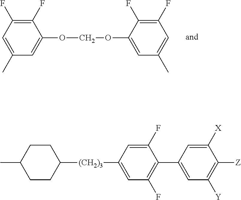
C1(C)=CC(F)=C(F)C(OCOC2=CC(C)=CC(F)=C2F)=C1.C1CC([(CH2)3]C2=CC(F)=C(C3=CC([Y])=C([Z])C([X])=C3)C(F)=C2)CCC1C
